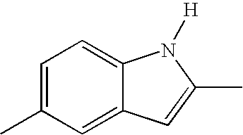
C1=C(C)C=C2C(=C1)N([H])C(C)=C2
